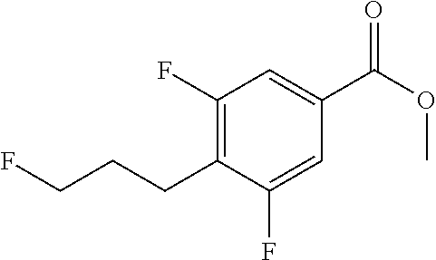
C1(F)=C(CCCF)C(F)=CC(C(OC)=O)=C1
